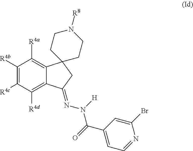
C1([R4b])=C([R4c])C([R4d])=C2C(=C1[R4a])C1(CC2=NN(C(C2=CC=NC(Br)=C2)=O)[H])CCN([R8])CC1
